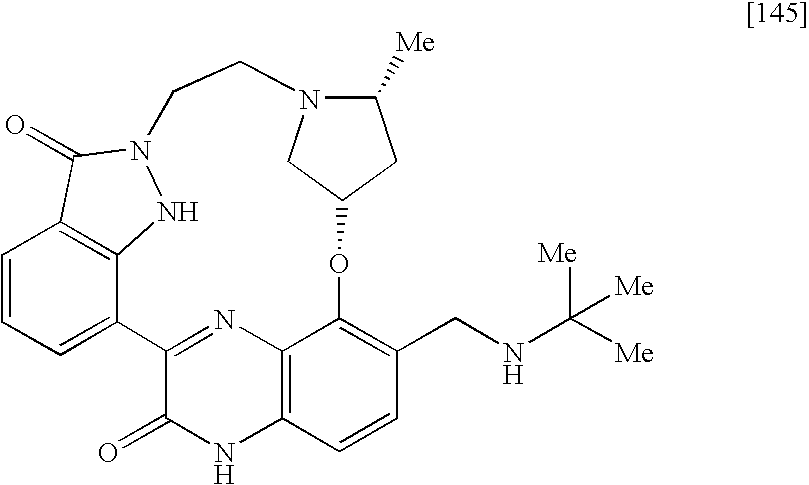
C1=CC=C2C3=C1C(=O)N(N3)CCN1C([Me])CC(OC3=C(CNC([Me])([Me])[Me])C=CC4=C3N=C2C(=O)N4)C1
